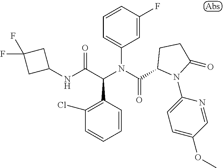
C1=CC(C(C(NC2CC(F)(F)C2)=O)N(C(=O)C2N(C3=CC=C(OC)C=N3)C(=O)CC2)C2=CC=CC(F)=C2)=C(Cl)C=C1
